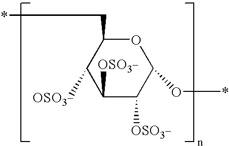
C1(C*)C([OSO3_])C([OSO3_])C([OSO3_])C(O*)O1
